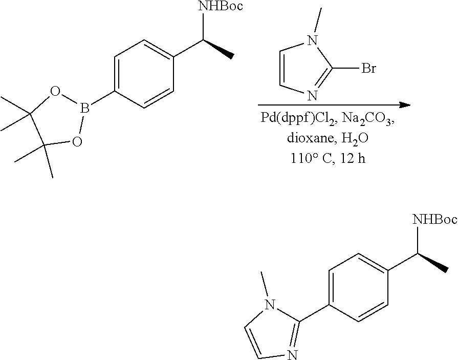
C1=CN=C(Br)N1C.C1=C(B2OC(C)(C)C(C)(C)O2)C=CC(C([NHBoc])C)=C1.C1=C(C2=NC=CN2C)C=CC(C([NHBoc])C)=C1
